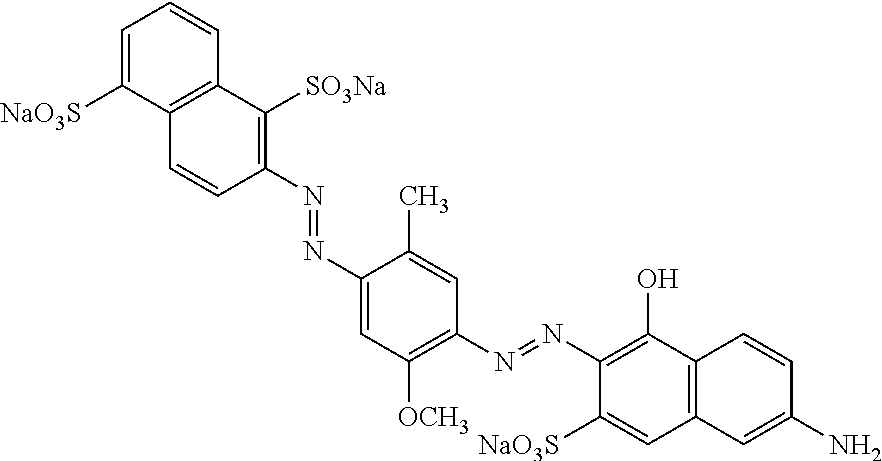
C1=C([NaO3S])C2=C(C=C1)C([SO3Na])=C(N=NC1=CC([OCH3])=C(N=NC3=C(O)C4=C(C=C3[NaO3S])C=C(N)C=C4)C=C1C)C=C2
